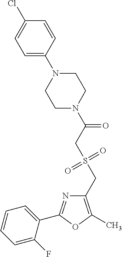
C1(CS(=O)(=O)CC(=O)N2CCN(C3=CC=C(Cl)C=C3)CC2)=C(C)OC(C2=CC=CC=C2F)=N1
